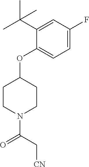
C1=C(F)C=C(C(C)(C)C)C(OC2CCN(C(C[CN])=O)CC2)=C1
